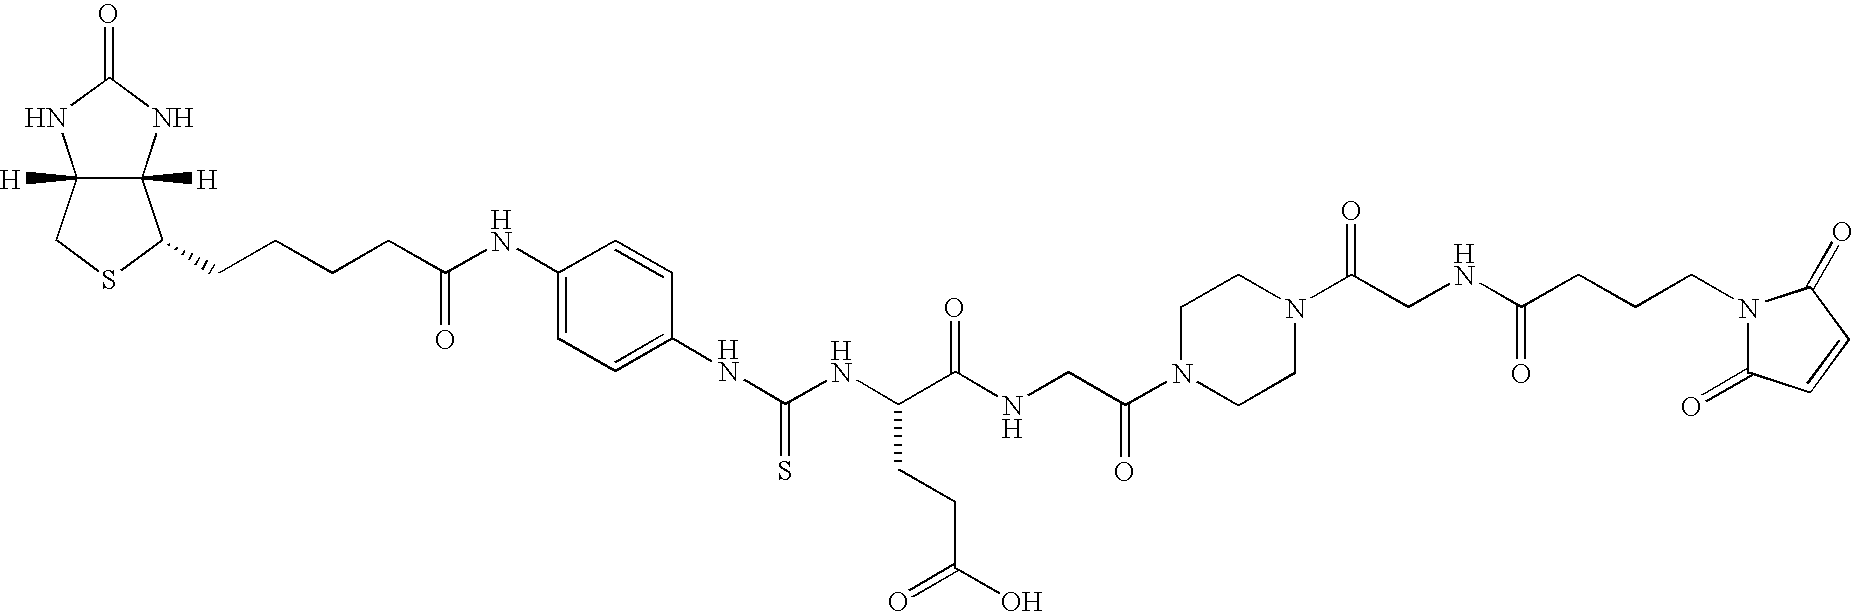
C12([H])C([H])(NC(=O)N1)C(CCCCC(NC1=CC=C(NC(NC(C(NCC(N3CCN(C(CNC(CCCN4C(=O)C=CC4=O)=O)=O)CC3)=O)=O)CCC(O)=O)=S)C=C1)=O)SC2
